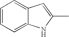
C1=CC=C2C(=C1)C=C(C)N2
